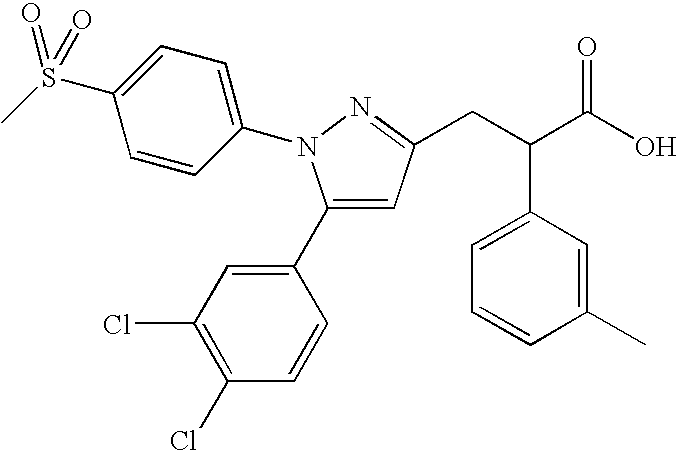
C1(C2=CC(Cl)=C(Cl)C=C2)=CC(CC(C(O)=O)C2=CC=CC(C)=C2)=NN1C1=CC=C(S(C)(=O)=O)C=C1
